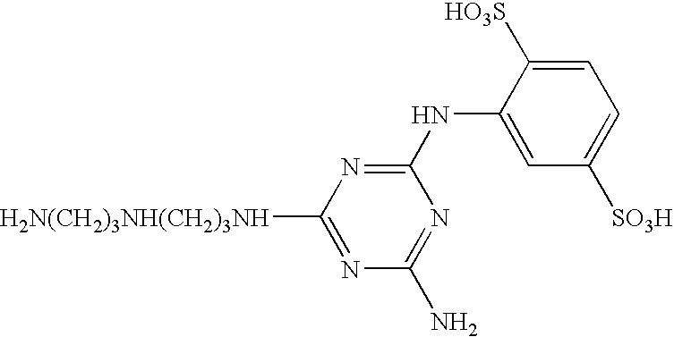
N(C1=NC([H2N(CH2)3NH(CH2)3NH])=NC(N)=N1)C1=CC([SO3H])=CC=C1[HO3S]
